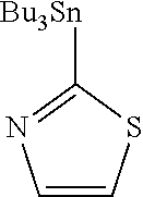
C1=CSC([Bu3Sn])=N1
